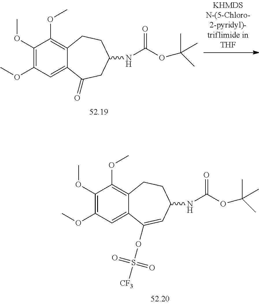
C1(OC)=C(OC)C=C2C(=C1OC)CCC(NC(OC(C)(C)C)=O)C=C2OS([CF3])(=O)=O.C1(OC)=C(OC)C=C2C(=C1OC)CCC(NC(OC(C)(C)C)=O)CC2=O
